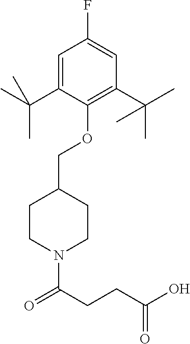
O(C1=C(C(C)(C)C)C=C(F)C=C1C(C)(C)C)CC1CCN(C(CCC(O)=O)=O)CC1
